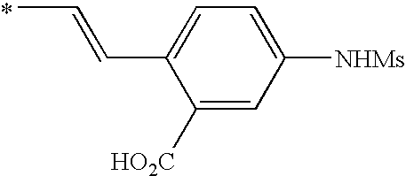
CC=CC1=CC=C([NHMs])C=C1[HO2C].*
